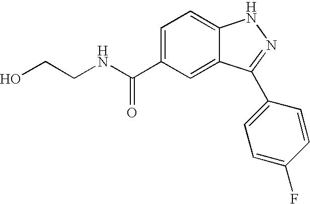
C1(C(NCCO)=O)=CC=C2C(=C1)C(C1=CC=C(F)C=C1)=NN2
